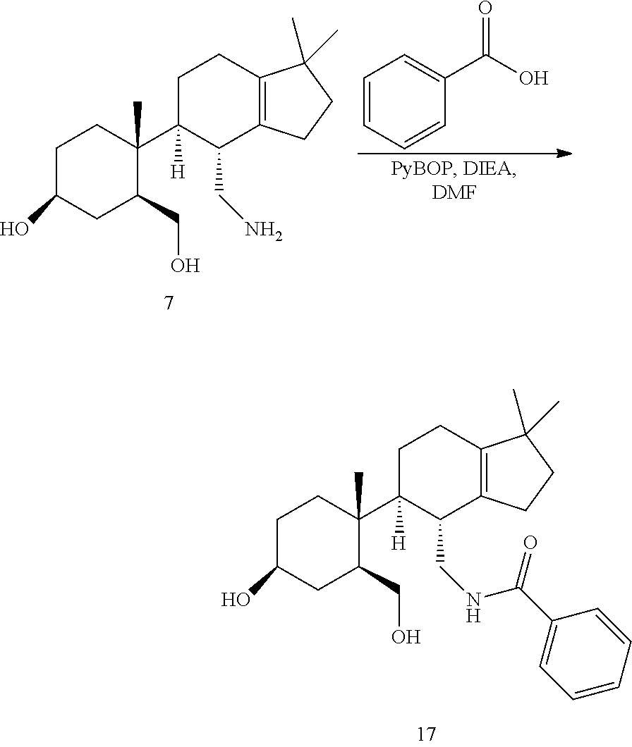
C1=CC=CC(C(O)=O)=C1.C1C(O)CC(CO)C(C)(C2([H])C(CN)C3=C(CC2)C(C)(C)CC3)C1.C1C(O)CC(CO)C(C)(C2([H])C(CNC(C3=CC=CC=C3)=O)C3=C(CC2)C(C)(C)CC3)C1
